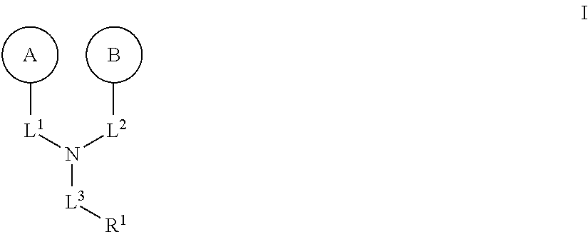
[A].C[L1]N([L3][R1])[L2]C.B
